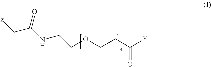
[Y]C(CCOCCNC(C[z])=O)=O
